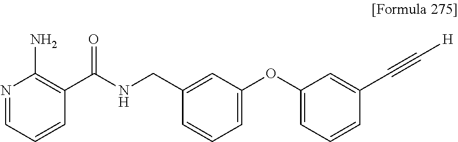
N1=CC=CC(C(NCC2=CC(OC3=CC=CC(C#C[H])=C3)=CC=C2)=O)=C1N
